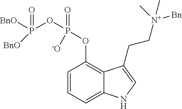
C1=CC=C2C(=C1OP(=O)(OP([BnO])([BnO])=O)[-O])C(CC[N+]([Bn])(C)C)=CN2
